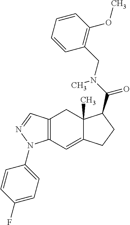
C12=C(C=C3C(C)(C1)C(C(N(C)CC1=C(OC)C=CC=C1)=O)CC3)N(C1=CC=C(F)C=C1)N=C2
